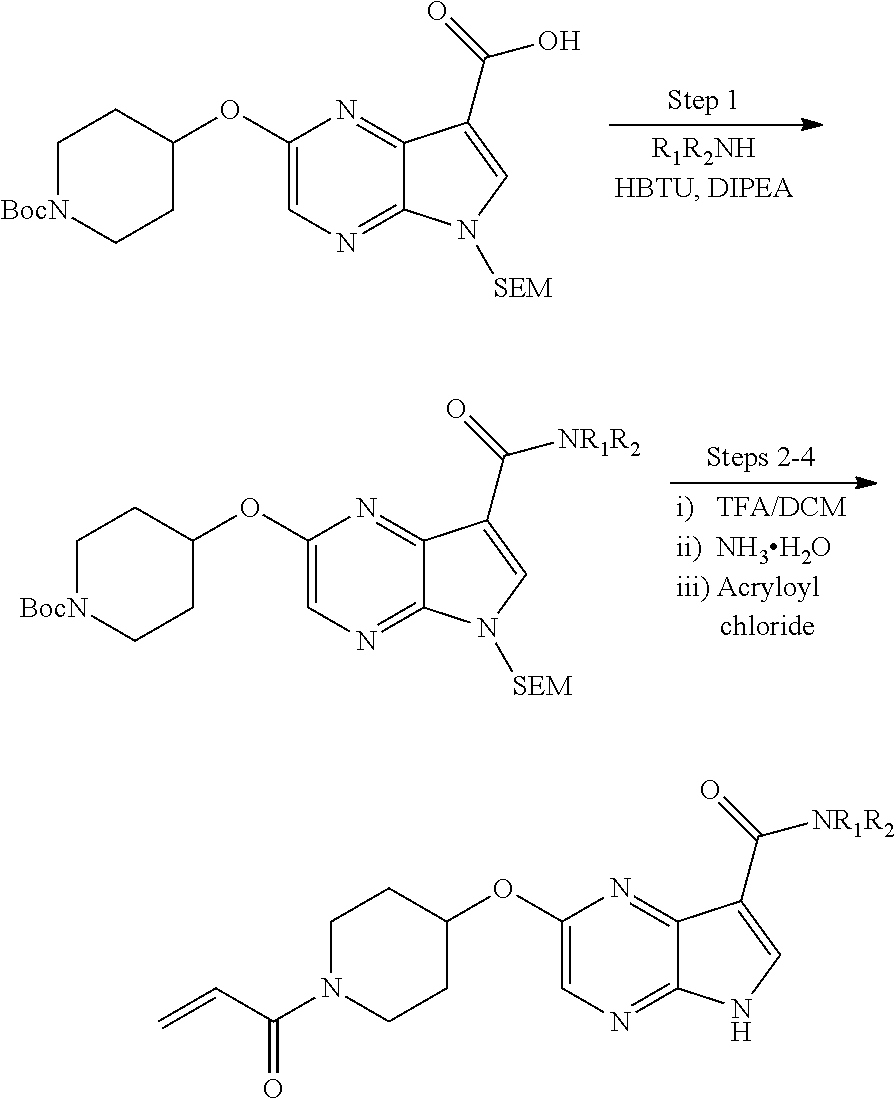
C1(OC2CC[BocN]CC2)=CN=C2C(=N1)C(C(=O)O)=CN2[SEM].C1(OC2CC[BocN]CC2)=CN=C2C(=N1)C(C(=O)[NR1R2])=CN2[SEM].C1(OC2CCN(C(C=C)=O)CC2)=CN=C2C(=N1)C(C(=O)[NR1R2])=CN2
